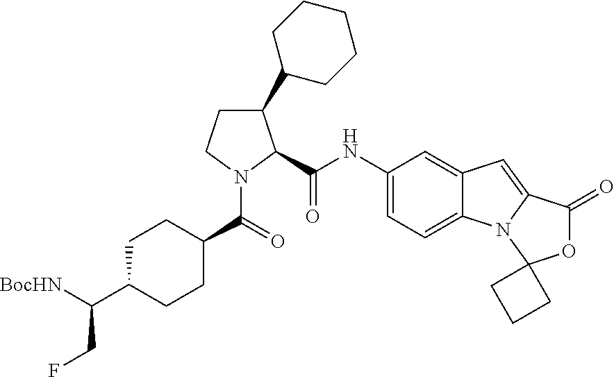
C1(NC(=O)C2C(C3CCCCC3)CCN2C(C2CCC(C([BocHN])CF)CC2)=O)=CC=C2C(=C1)C=C1N2C2(OC1=O)CCC2
